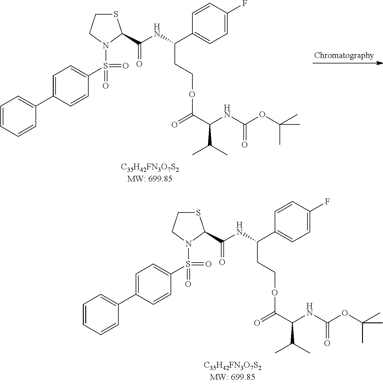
C1=CC(F)=CC=C1C(CCOC(C(C(C)C)NC(=O)OC(C)(C)C)=O)NC(C1SCCN1S(C1=CC=C(C2=CC=CC=C2)C=C1)(=O)=O)=O.C1=CC(F)=CC=C1C(CCOC(C(C(C)C)NC(=O)OC(C)(C)C)=O)NC(C1SCCN1S(C1=CC=C(C2=CC=CC=C2)C=C1)(=O)=O)=O
